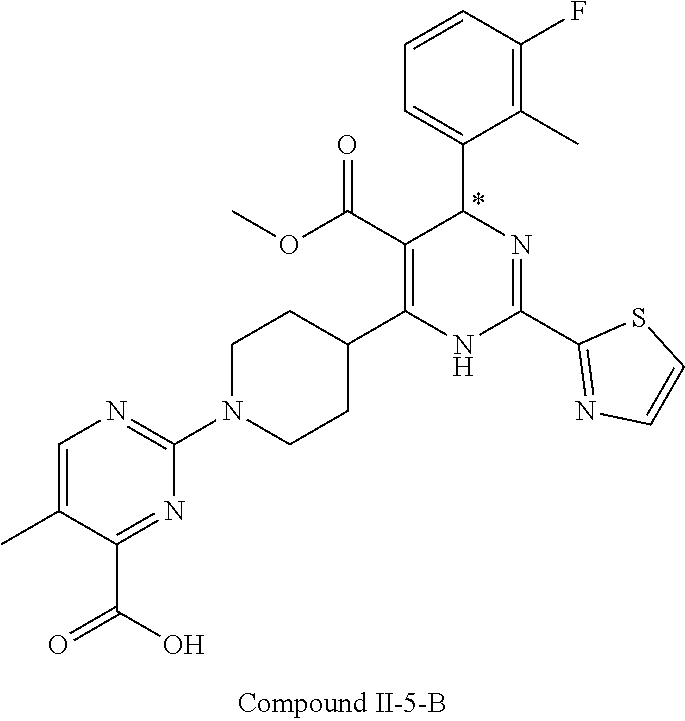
C1(F)=C(C)C(C2N=C(C3=NC=CS3)NC(C3CCN(C4=NC=C(C)C(C(=O)O)=N4)CC3)=C2C(OC)=O)=CC=C1
